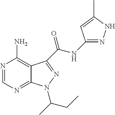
N1=CN=C2C(=C1N)C(C(NC1=NNC(C)=C1)=O)=NN2C(C)CC
